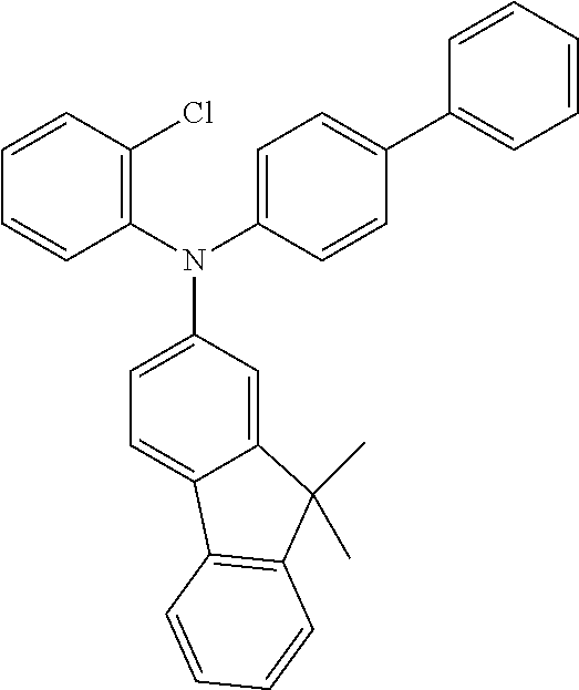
C1=CC(Cl)=C(N(C2=CC=C(C3=CC=CC=C3)C=C2)C2=CC=C3C(=C2)C(C)(C)C2=C3C=CC=C2)C=C1
